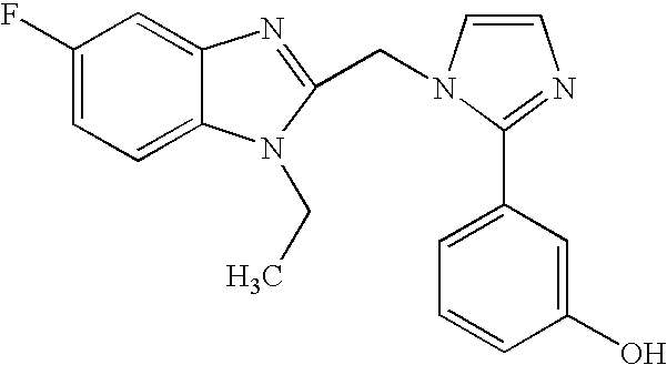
C1(F)=CC=C2C(=C1)N=C(CN1C=CN=C1C1=CC=CC(O)=C1)N2CC
